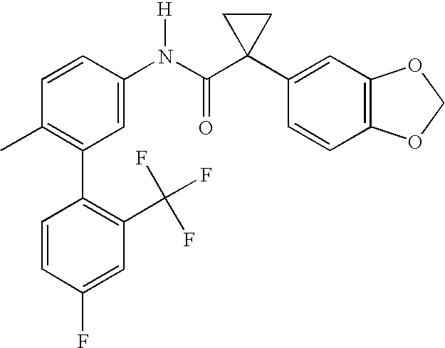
C1(N(C(C2(C3=CC4=C(C=C3)OCO4)CC2)=O)[H])=CC(C2=C(C(F)(F)F)C=C(F)C=C2)=C(C)C=C1
